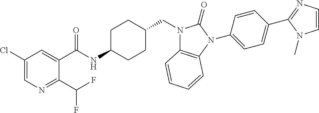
C1(Cl)=CN=C(C(F)F)C(C(NC2CCC(CN3C4=C(N(C5=CC=C(C6=NC=CN6C)C=C5)C3=O)C=CC=C4)CC2)=O)=C1
